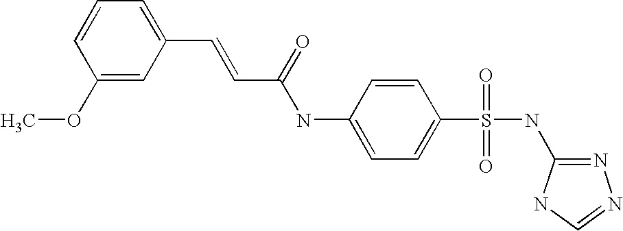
C1=CC(OC)=CC(C=CC(NC2=CC=C(S(NC3=NN=CN3)(=O)=O)C=C2)=O)=C1
